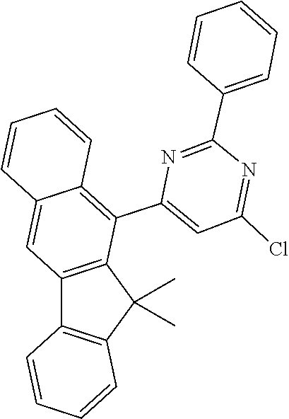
C1=CC2=CC3=C(C(C4=CC(Cl)=NC(C5=CC=CC=C5)=N4)=C2C=C1)C(C)(C)C1=C3C=CC=C1
